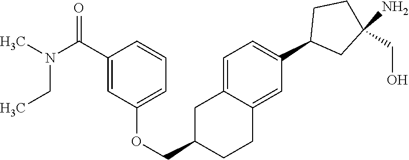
C1=C2C(=CC(C3CC(N)(CO)CC3)=C1)CCC(COC1=CC=CC(C(N(C)CC)=O)=C1)C2
